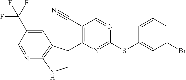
C1=C(C2=C(C#N)C=NC(SC3=CC(Br)=CC=C3)=N2)C2=C(N1)N=CC(C(F)(F)F)=C2
